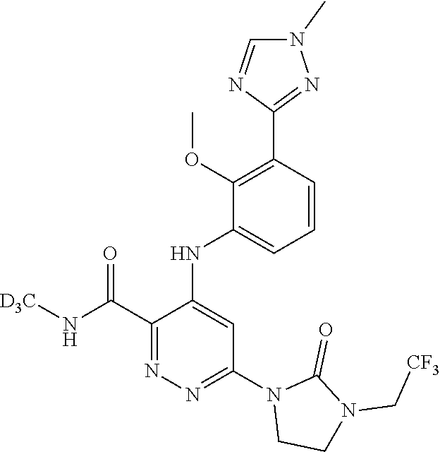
C1=CC(C2=NN(C)C=N2)=C(OC)C(NC2=CC(N3CCN(C[CF3])C3=O)=NN=C2C(N[D3C])=O)=C1
